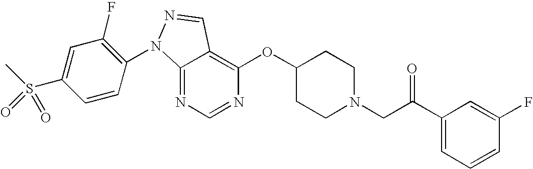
C12=NC=NC(OC3CCN(CC(C4=CC=CC(F)=C4)=O)CC3)=C1C=NN2C1=C(F)C=C(S(C)(=O)=O)C=C1
